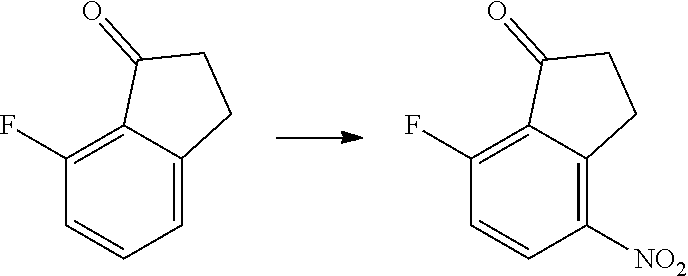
C1(F)=C2C(=CC=C1)CCC2=O.C1(F)=C2C(=C([NO2])C=C1)CCC2=O
